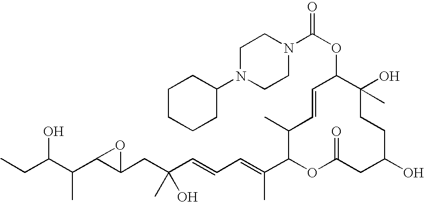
OC(C(C)C1C(CC(O)(C)C=CC=C(C)C2OC(=O)CC(O)CCC(C)(O)C(OC(N3CCN(C4CCCCC4)CC3)=O)C=CC2C)O1)CC
